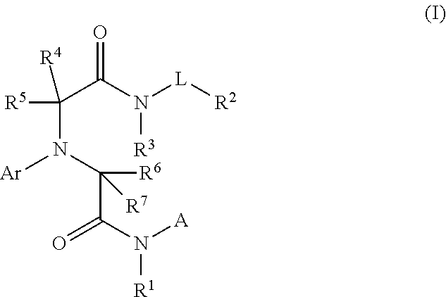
C(C(N([L][R2])[R3])=O)([R5])(N(C([R6])(C(N([A])[R1])=O)[R7])[Ar])[R4]
